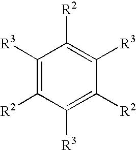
C1([R3])=C([R2])C([R3])=C([R2])C([R3])=C1[R2]
